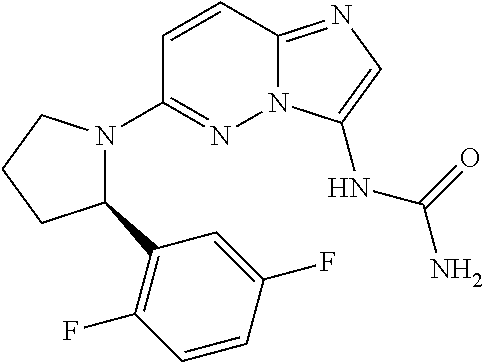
C1=CC2=NC=C(NC(=O)N)N2N=C1N1C(C2=C(F)C=CC(F)=C2)CCC1
